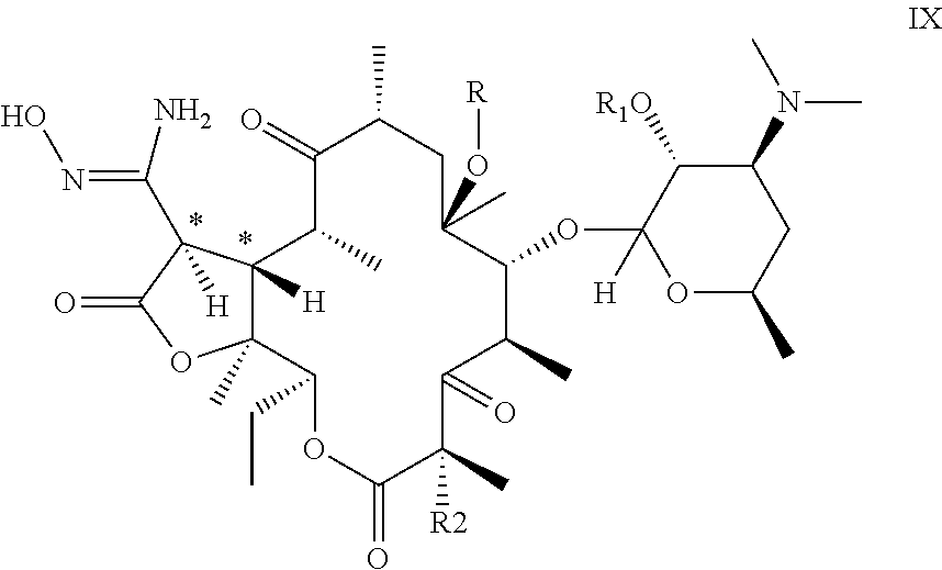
C12([H])C(C)(C(CC)OC(=O)C([R2])(C)C(=O)C(C)C(OC3([H])OC(C)CC(N(C)C)C3[R1O])C(O[R])(C)CC(C)C(=O)C1C)OC(=O)C2([H])C(=NO)N
